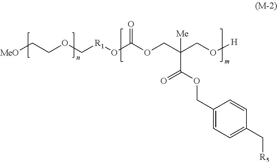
[MeO]CCOC[R1]OC(OCC(CO[H])([Me])C(=O)OCC1=CC=C(C[R5])C=C1)=O
